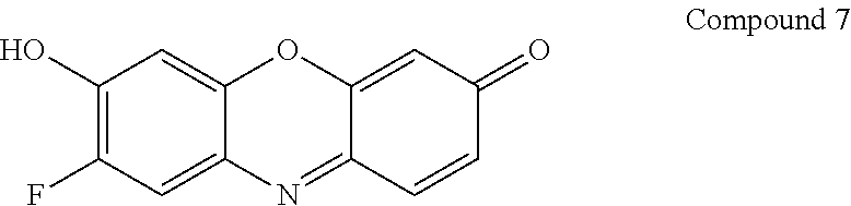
C1(O)=C(F)C=C2C(=C1)OC1=CC(=O)C=CC1=N2
